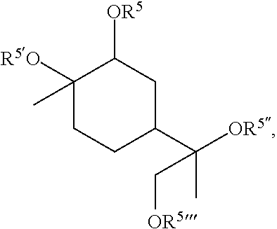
C1([R5O])(C)CCC(C([OR5])(C[OR5])C)CC1[OR5]
